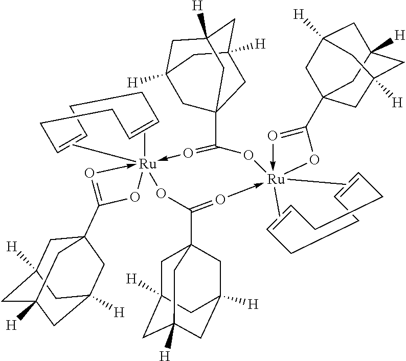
C1C=CCCC=CC1.C1C2([H])CC3([H])CC([H])(CC1(C1=O->[Ru]4(C)(C)(-O=C(C56CC7([H])CC([H])(CC([H])(C7)C5)C6)O[Ru]5(C)(C)(-O=C(C67CC8([H])CC([H])(CC([H])(C6)C8)C7)O4)-O=C(C46CC7([H])CC([H])(C4)CC([H])(C6)C7)O5)O1)C3)C2.C1=CCCC=CCC1
